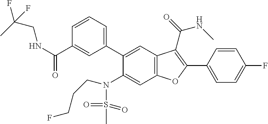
C1=CC(C2=C(C(=O)NC)C3=C(C=C(N(S(=O)(=O)C)CCCF)C(C4=CC=CC(C(NCC(F)(C)F)=O)=C4)=C3)O2)=CC=C1F
